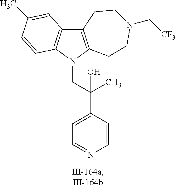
C12=C(N(CC(C3=CC=NC=C3)(O)C)C3=C1C=C(C)C=C3)CCN(C[CF3])CC2
